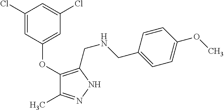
C1(OC2=CC(Cl)=CC(Cl)=C2)=C(CNCC2=CC=C(OC)C=C2)NN=C1C
